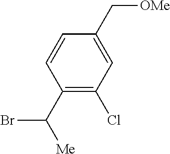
C1(C([Me])Br)=C(Cl)C=C(C[OMe])C=C1
